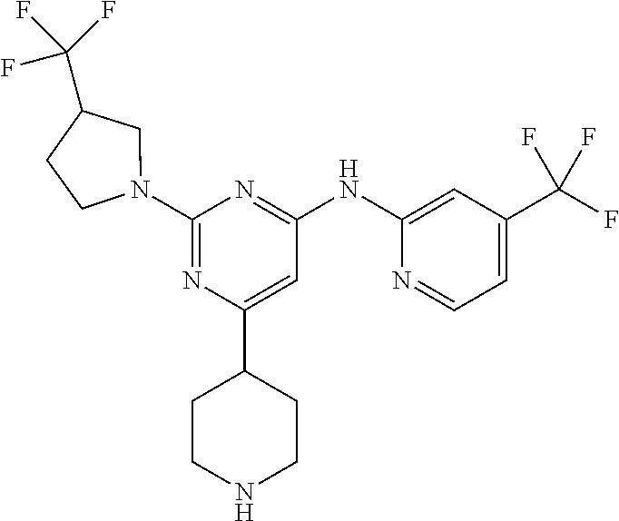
C1(NC2=NC(N3CC(C(F)(F)F)CC3)=NC(C3CCNCC3)=C2)=CC(C(F)(F)F)=CC=N1
